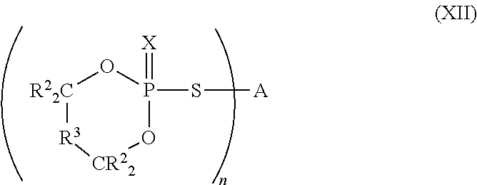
[R22C]1[R3][CR22]OP(=[X])(S[A])O1
